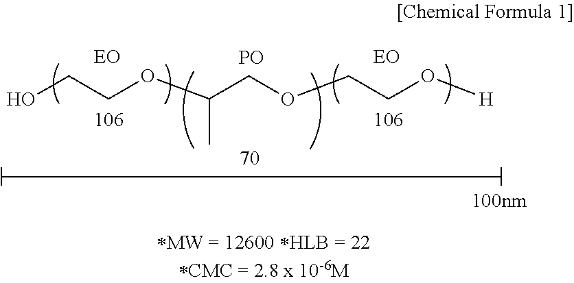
OCCOC(COCCO[H])C.[PO]
